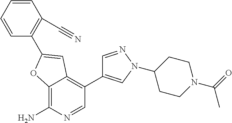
C12=C(N)N=CC(C3=CN(C4CCN(C(C)=O)CC4)N=C3)=C1C=C(C1=C(C#N)C=CC=C1)O2
